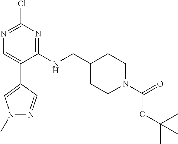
C1(NCC2CCN(C(=O)OC(C)(C)C)CC2)=NC(Cl)=NC=C1C1=CN(C)N=C1
